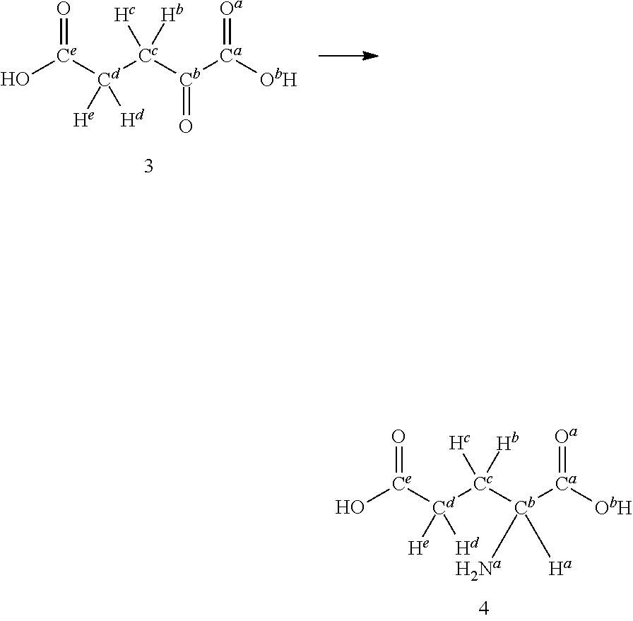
O[Ce]([Cd]([Cc]([Hc])([Hb])[Cb]([Ca]([ObH])=[Oa])([Ha])[Na])([He])[Hd])=O.O[Ce]([Cd]([Cc]([Hc])([Hb])[Cb]([Ca]([ObH])=[Oa])=O)([He])[Hd])=O
